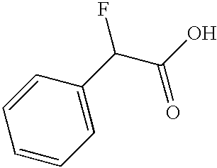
C1=CC=CC=C1C(C(O)=O)F
